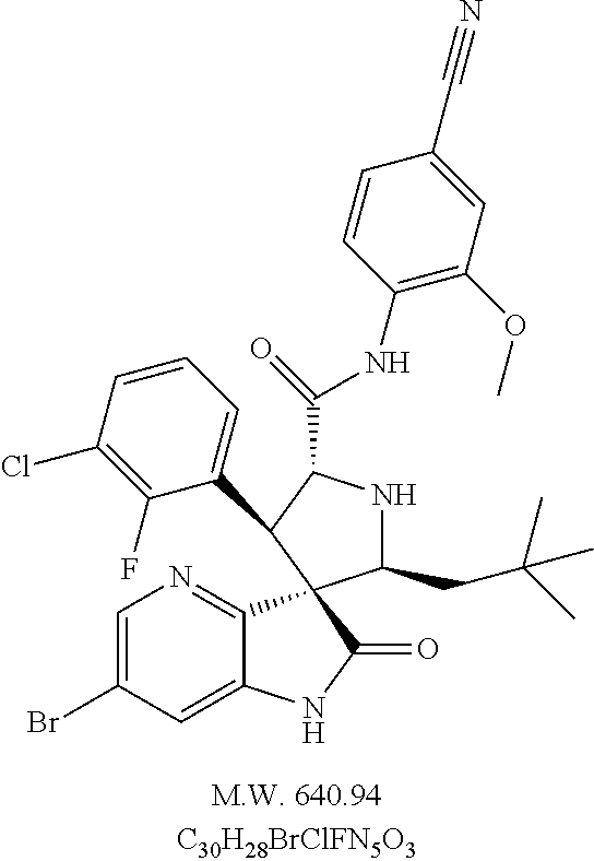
C1(CC(C)(C)C)NC(C(NC2=C(OC)C=C(C#N)C=C2)=O)C(C2=CC=CC(Cl)=C2F)C12C1=NC=C(Br)C=C1NC2=O
